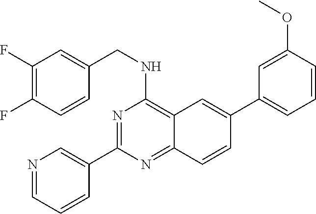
N1=C(C2=CN=CC=C2)N=C2C(=C1NCC1=CC(F)=C(F)C=C1)C=C(C1=CC=CC(OC)=C1)C=C2
